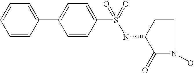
C1=CC(C2=CC=C(S(NC3CCN(O)C3=O)(=O)=O)C=C2)=CC=C1
